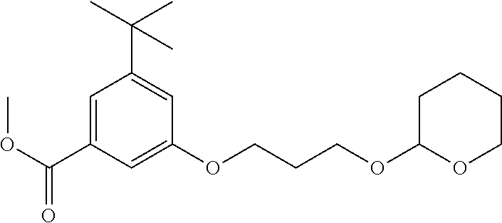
C1=C(C(=O)OC)C=C(OCCCOC2OCCCC2)C=C1C(C)(C)C
